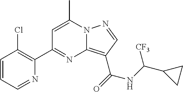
C1=C(C)N2C(=C(C(=O)NC(C3CC3)[CF3])C=N2)N=C1C1=C(Cl)C=CC=N1
